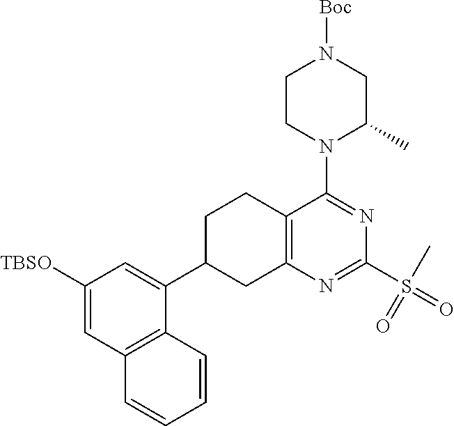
C1([TBSO])=CC2=C(C(C3CC4=C(CC3)C(N3C(C)CN([Boc])CC3)=NC(S(=O)(=O)C)=N4)=C1)C=CC=C2
